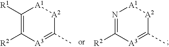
C1([R1])=C([R2])[A3]=C(C)[A2][A1]1.N1=C([R2])[A3]=C(C)[A2][A1]1
